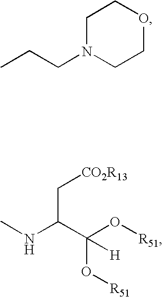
C1N(CCC)CCOC1.C(C(C(O[R51])(O[R51])[H])NC)[CO2R13]
